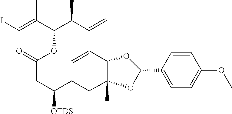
C1=CC(C2OC(C=C)C(CCC(CC(OC(C(=CI)C)C(C=C)C)=O)[OTBS])(C)O2)=CC=C1OC
